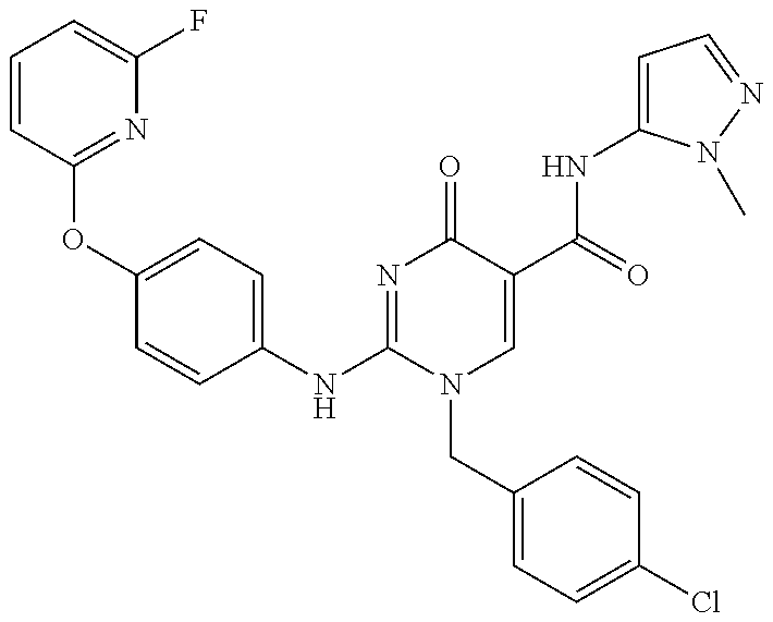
C1=CC(OC2=CC=C(NC3=NC(=O)C(C(NC4=CC=NN4C)=O)=CN3CC3=CC=C(Cl)C=C3)C=C2)=NC(F)=C1
